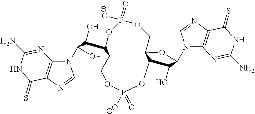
C1(O)C2C(OC1N1C3=C(N=C1)C(=S)NC(N)=N3)COP([O-])(=O)OC1C(O)C(N3C4=C(N=C3)C(=S)NC(N)=N4)OC1COP(=O)([O-])O2
